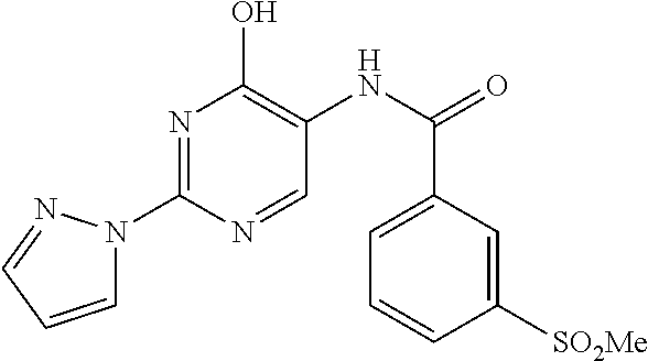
N1=C(N2C=CC=N2)N=CC(NC(=O)C2=CC=CC([SO2Me])=C2)=C1O
